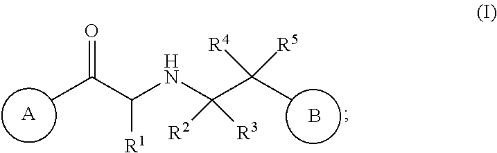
CC(C(NC(C(C)([R4])[R5])([R2])[R3])[R1])=O.[A].B
